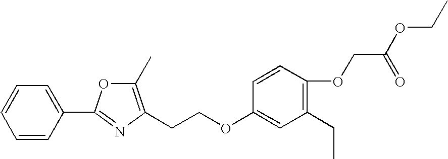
C1=CC(C2=NC(CCOC3=CC(CC)=C(OCC(OCC)=O)C=C3)=C(C)O2)=CC=C1
